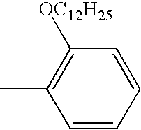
C1=CC=CC([OC12H25])=C1C
